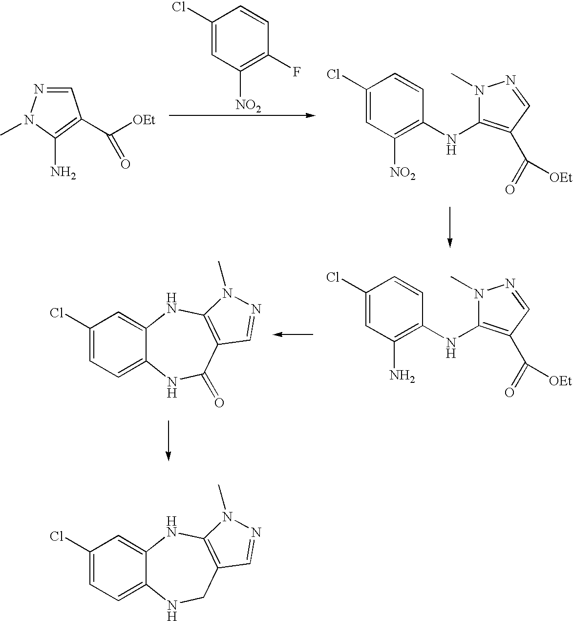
C1(Cl)=CC([NO2])=C(F)C=C1.C1=NN(C)C(N)=C1C([OEt])=O.C1(Cl)=CC([NO2])=C(NC2=C(C(=O)[OEt])C=NN2C)C=C1.C1(Cl)=CC(N)=C(NC2=C(C(=O)[OEt])C=NN2C)C=C1.C1(Cl)=CC=C2C(=C1)NC1=C(C(=O)N2)C=NN1C.C1(Cl)=CC=C2C(=C1)NC1=C(CN2)C=NN1C
